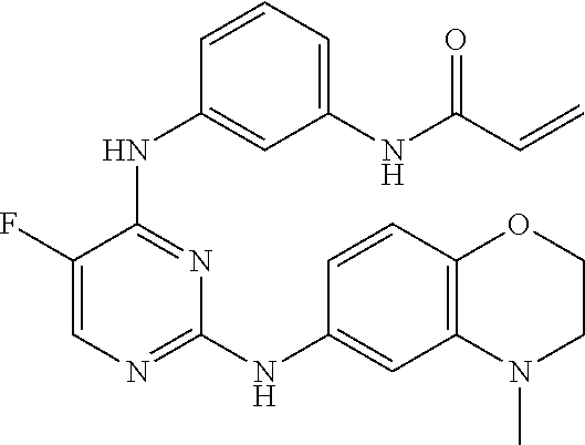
C1(F)=CN=C(NC2=CC3=C(C=C2)OCCN3C)N=C1NC1=CC(NC(C=C)=O)=CC=C1
